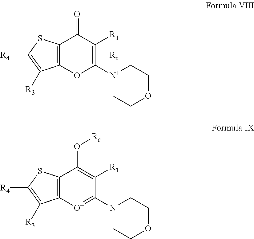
C12=C(OC([N+]3([Rc])CCOCC3)=C([R1])C1=O)C([R3])=C([R4])S2.C12=C([O+]=C(N3CCOCC3)C([R1])=C1O[Rc])C([R3])=C([R4])S2
